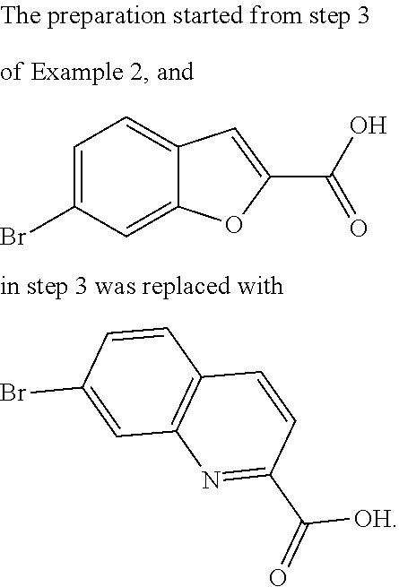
C1=C(Br)C=C2C(=C1)C=C(C(O)=O)O2.C1(Br)=CC2=C(C=C1)C=CC(C(=O)[OH])=N2
